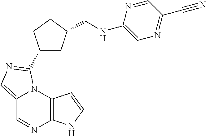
C12=CN=C(C3CC(CNC4=CN=C(C#N)C=N4)CC3)N1C1=C(N=C2)NC=C1
